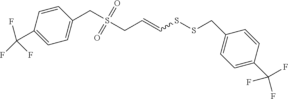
C1=CC(C(F)(F)F)=CC=C1CS(CC=CSSCC1=CC=C(C(F)(F)F)C=C1)(=O)=O
